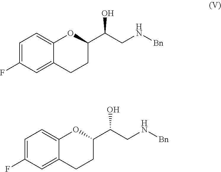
C1=C(F)C=C2C(=C1)OC(C(CN[Bn])O)CC2.C1=C(F)C=C2C(=C1)OC(C(CN[Bn])O)CC2
